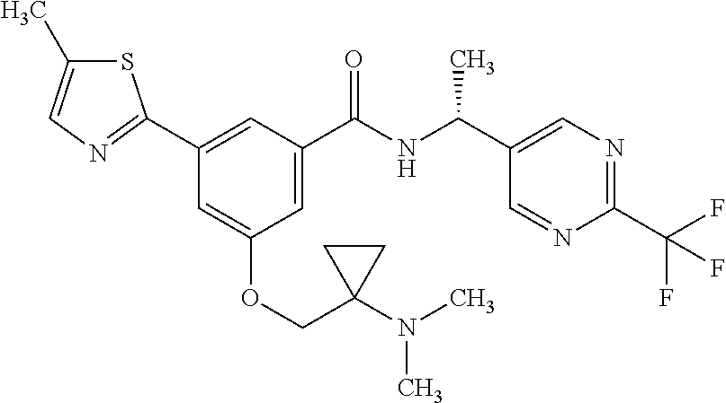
C1=C(C(NC(C2=CN=C(C(F)(F)F)N=C2)C)=O)C=C(C2=NC=C(C)S2)C=C1OCC1(N(C)C)CC1
